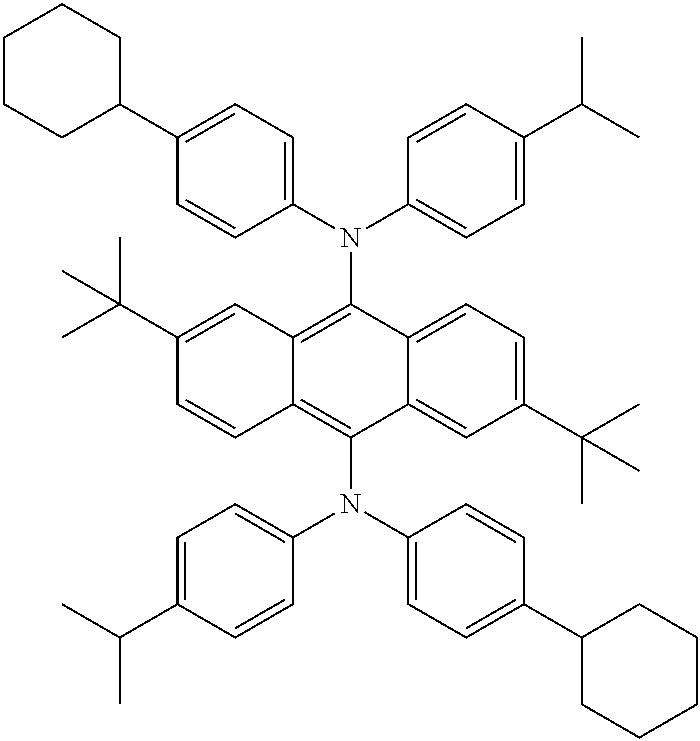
C12=CC=C(C(C)(C)C)C=C1C(N(C1=CC=C(C3CCCCC3)C=C1)C1=CC=C(C(C)C)C=C1)=C1C(=C2N(C2=CC=C(C3CCCCC3)C=C2)C2=CC=C(C(C)C)C=C2)C=C(C(C)(C)C)C=C1
